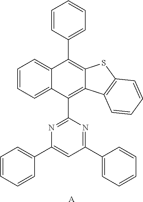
C1=CC=C2C(=C1)C(C1=CC=CC=C1)=C1C(=C2C2=NC(C3=CC=CC=C3)=CC(C3=CC=CC=C3)=N2)C2=C(S1)C=CC=C2.[A]
